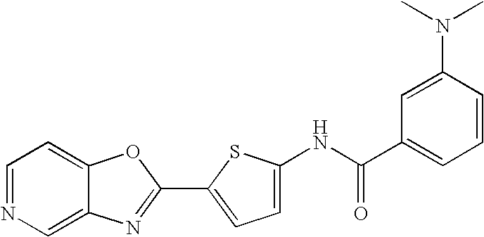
C1=NC=C2C(=C1)OC(C1=CC=C(NC(C3=CC=CC(N(C)C)=C3)=O)S1)=N2
